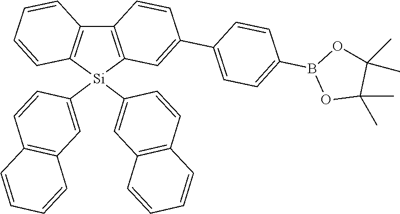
O1C(C)(C)C(C)(C)OB1C1=CC=C(C2=CC3=C(C4=C([Si]3(C3=CC5=C(C=C3)C=CC=C5)C3=CC5=C(C=C3)C=CC=C5)C=CC=C4)C=C2)C=C1
